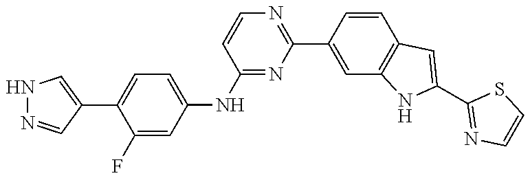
C1(C2=NC=CC(NC3=CC=C(C4=CNN=C4)C(F)=C3)=N2)=CC2=C(C=C1)C=C(C1=NC=CS1)N2
